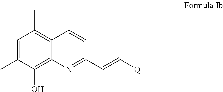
C1=C(C)C(O)=C2C(=C1C)C=CC(C=C[Q])=N2
